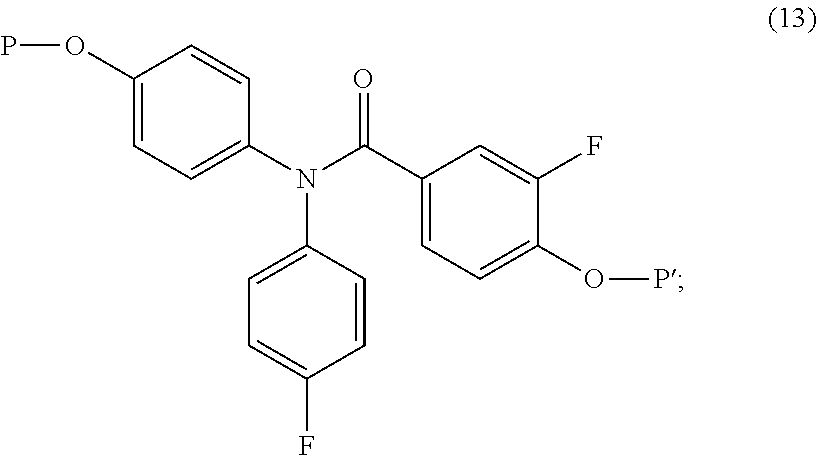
C1=C(N(C2=CC=C(F)C=C2)C(C2=CC=C(OP)C(F)=C2)=O)C=CC(OP)=C1
